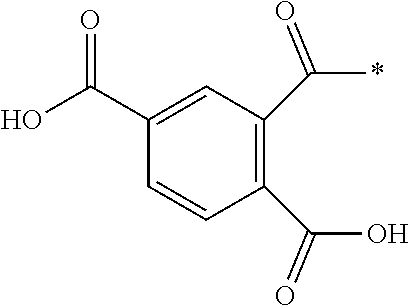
C1(C(O)=O)=C(C(*)=O)C=C(C(O)=O)C=C1
